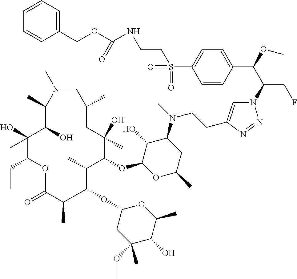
N1=NN(C(C(C2=CC=C(S(=O)(CCNC(OCC3=CC=CC=C3)=O)=O)C=C2)OC)CF)C=C1CCN(C1C(O)C(OC2C(C)C(OC3CC(OC)(C)C(O)C(C)O3)C(C)C(=O)OC(CC)C(O)(C)C(O)C(C)N(C)CC(C)CC2(O)C)OC(C)C1)C
